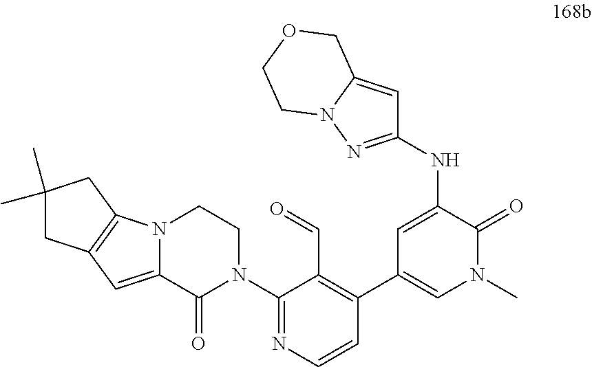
N12C(=CC3=C1CC(C)(C)C3)C(=O)N(C1=NC=CC(C3=CN(C)C(=O)C(NC4=NN5C(=C4)COCC5)=C3)=C1C=O)CC2
